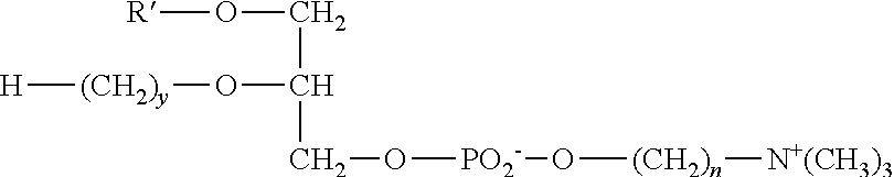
[H][(CH2)y]OC(CO[R])CO[PO2-]O[(CH2)n][N+(CH3)3]
